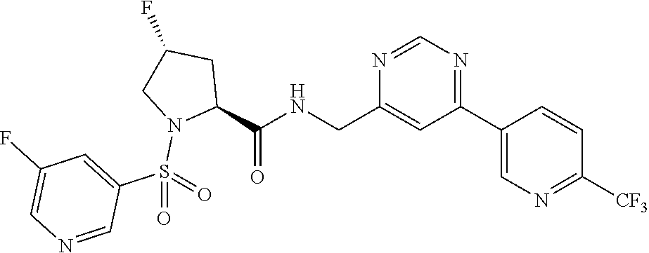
C1(CNC(C2CC(F)CN2S(=O)(C2=CC(F)=CN=C2)=O)=O)=CC(C2=CN=C([CF3])C=C2)=NC=N1
